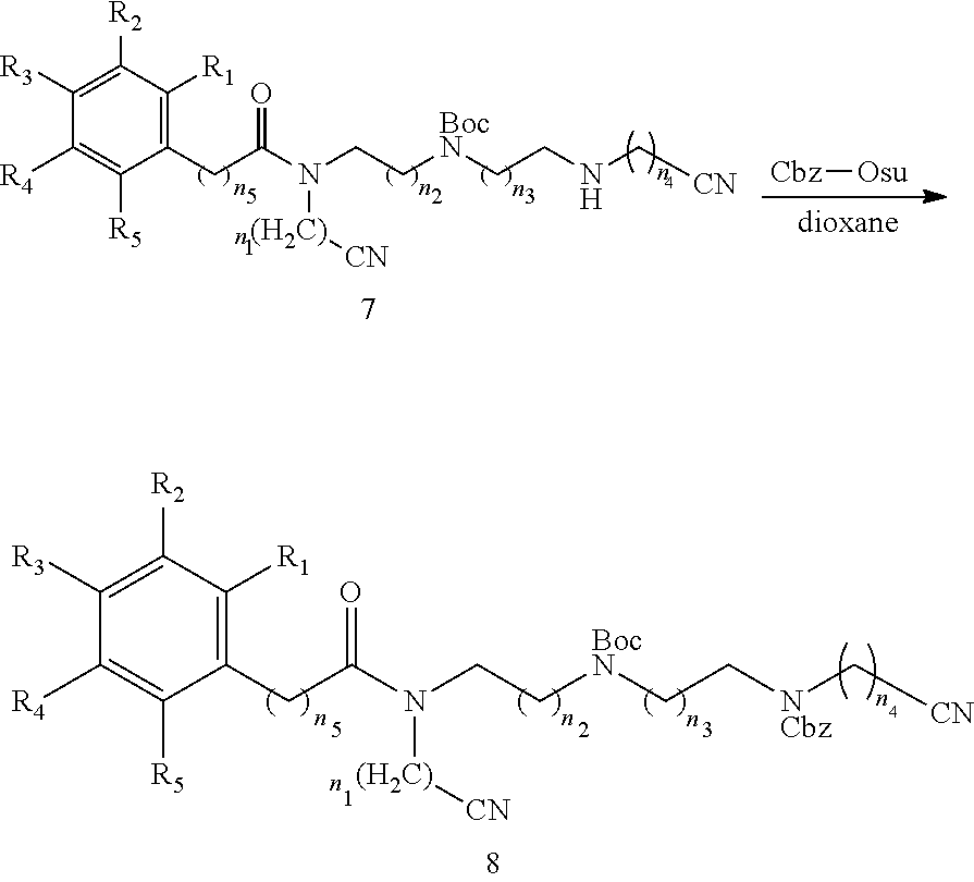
C1([R3])=C([R2])C([R1])=C(CC(N([(H2C)][CN])CC[BocN]CC[NCbz]C[CN])=O)C([R5])=C1[R4].[Cbz][Osu].C1([R3])=C([R2])C([R1])=C(CC(N([(H2C)][CN])CC[BocN]CCNC[CN])=O)C([R5])=C1[R4]
